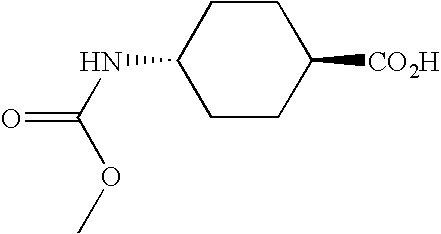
COC(NC1CCC([CO2H])CC1)=O
